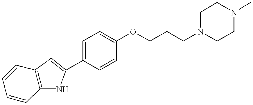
C1=C(C2=CC3=C(N2)C=CC=C3)C=CC(OCCCN2CCN(C)CC2)=C1
